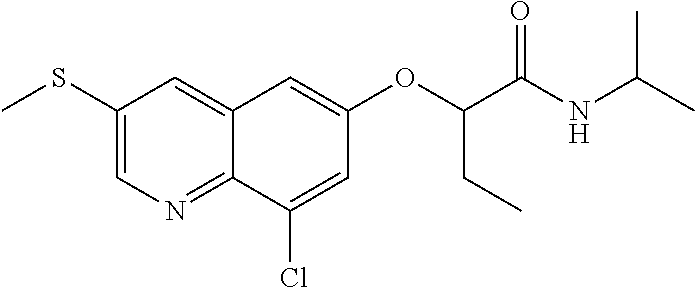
C1(SC)=CN=C2C(=C1)C=C(OC(C(NC(C)C)=O)CC)C=C2Cl
